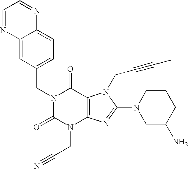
C12=CC(CN3C(=O)N(CC#N)C4=C(C3=O)N(CC#CC)C(N3CC(N)CCC3)=N4)=CC=C1N=CC=N2
